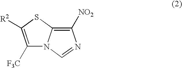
C1([NO2])=C2N(C=N1)C([F3C])=C([R2])S2
